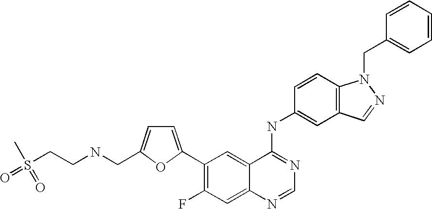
C1=NC2=CC(F)=C(C3=CC=C(CNCCS(=O)(C)=O)O3)C=C2C(NC2=CC3=C(C=C2)N(CC2=CC=CC=C2)N=C3)=N1
